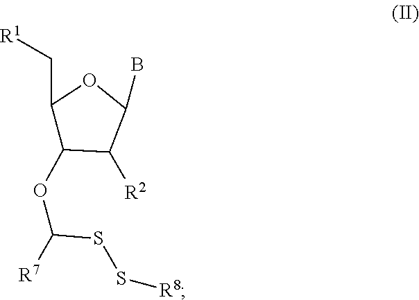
[R7]C(SS[R8])OC1C(C[R1])OC(B)C1[R2]
